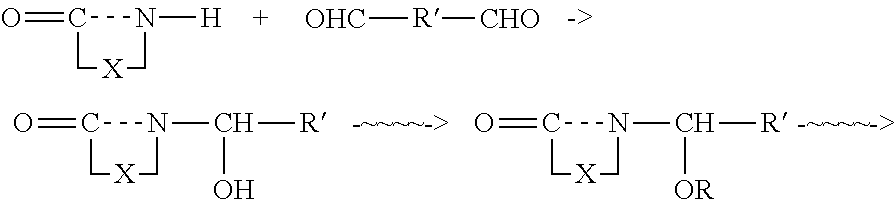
O=C1N([H])C[X]C1.[OHC][R][CHO].O=C1N(C([R])[OR])C[X]C1.O=C1N(C([R])O)C[X]C1
